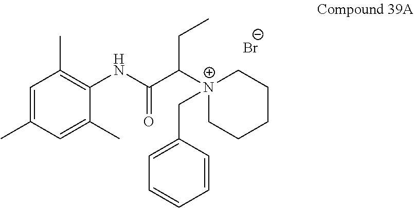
C1=C(C)C=C(C)C(NC(C([N+]2(CC3=CC=CC=C3)CCCCC2)CC)=O)=C1C.[Br-]
